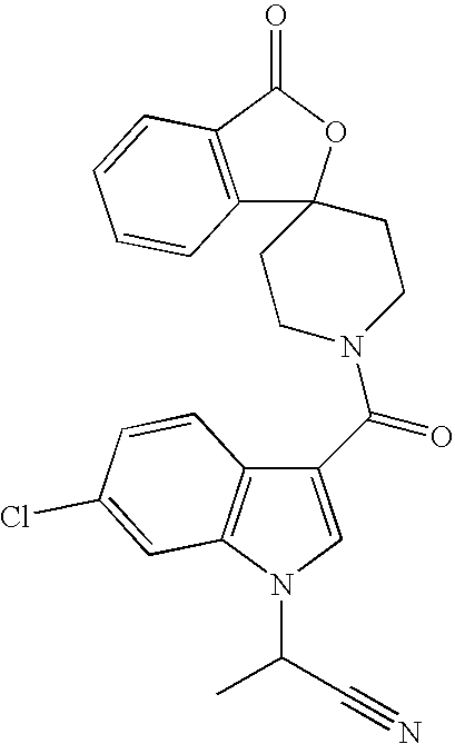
C12=C(C(=O)OC13CCN(C(C1=CN(C(C)C#N)C4=C1C=CC(Cl)=C4)=O)CC3)C=CC=C2
